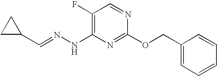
C1(F)=C(NN=CC2CC2)N=C(OCC2=CC=CC=C2)N=C1
